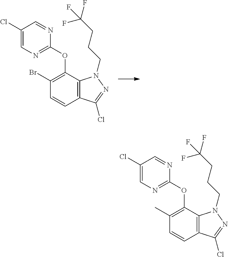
C12=C(C(OC3=NC=C(Cl)C=N3)=C(Br)C=C1)N(CCCC(F)(F)F)N=C2Cl.C12=C(C(OC3=NC=C(Cl)C=N3)=C(C)C=C1)N(CCCC(F)(F)F)N=C2Cl
